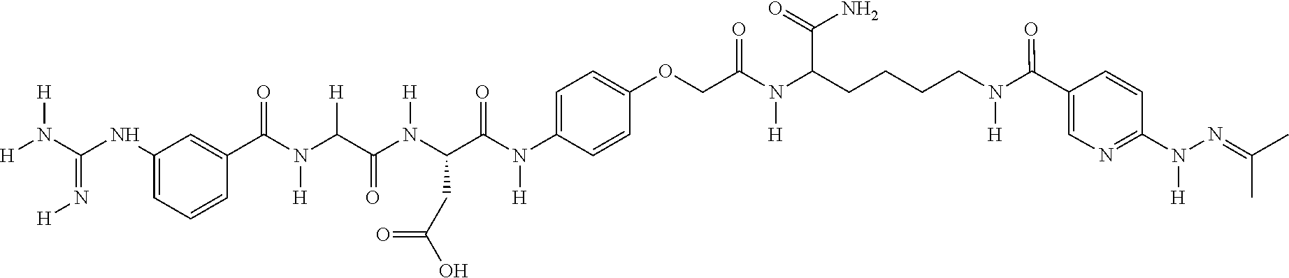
O(C1=CC=C(N(C(C(N(C(C(N([H])C(=O)C2=CC(NC(N([H])[H])=N[H])=CC=C2)[H])=O)[H])CC(O)=O)=O)[H])C=C1)CC(N(C(CCCCN(C(=O)C1=CN=C(N([H])N=C(C)C)C=C1)[H])C(=O)N)[H])=O
